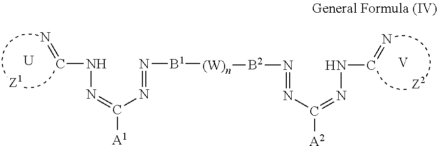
N=CNN=C([A1])N=N[B1][(W)n][B2]N=NC(=NNC=N)[A2].[U].[V]
